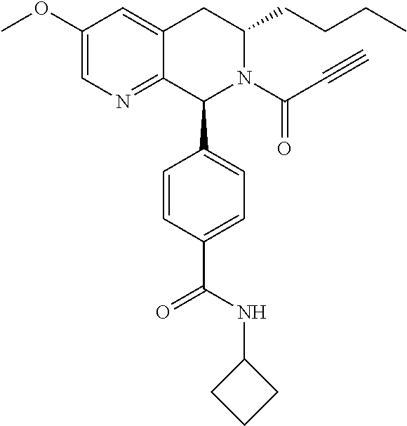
C1(OC)=CN=C2C(=C1)CC(CCCC)N(C(C#C)=O)C2C1=CC=C(C(NC2CCC2)=O)C=C1
